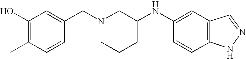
C1(O)=C(C)C=CC(CN2CCCC(NC3=CC4=C(C=C3)NN=C4)C2)=C1
